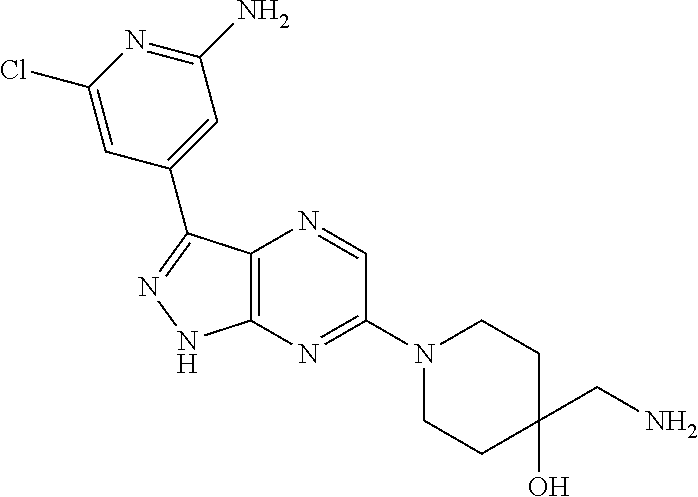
C12=C(N=C(N3CCC(O)(CN)CC3)C=N1)NN=C2C1=CC(N)=NC(Cl)=C1
